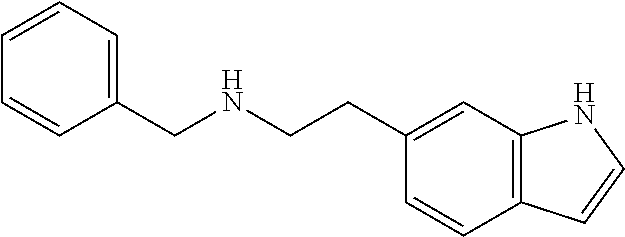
C1=CC(CNCCC2=CC3=C(C=C2)C=CN3)=CC=C1
